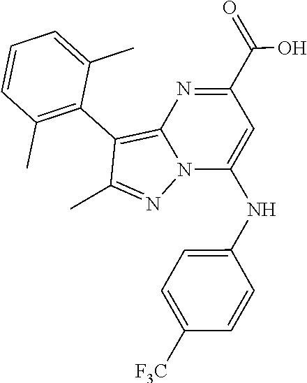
C12=C(C3=C(C)C=CC=C3C)C(C)=NN1C(NC1=CC=C([F3C])C=C1)=CC(C(=O)O)=N2
